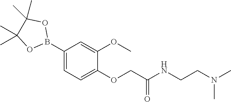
C1(B2OC(C)(C)C(C)(C)O2)=CC=C(OCC(NCCN(C)C)=O)C(OC)=C1
